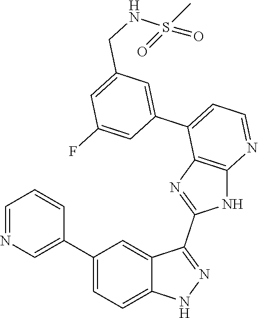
C1=NC=C(C2=CC=C3C(=C2)C(C2=NC4=C(N2)N=CC=C4C2=CC(CNS(=O)(C)=O)=CC(F)=C2)=NN3)C=C1
